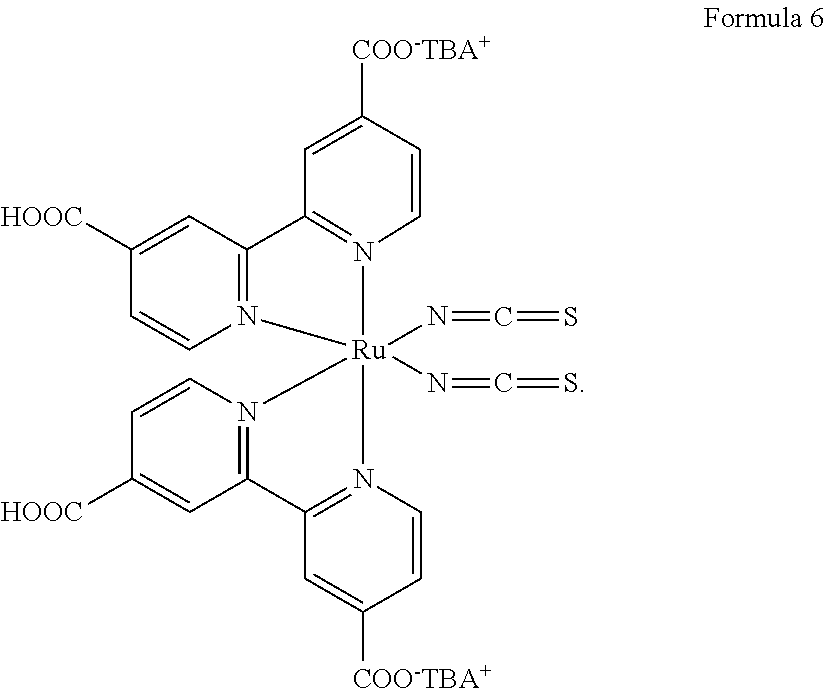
N12=C(C=C([HOOC])C=C1)C1=N([Ru]23(N=C=S)(N=C=S)N2=C(C=C([COO-TBA+])C=C2)C2=N3C=CC([HOOC])=C2)C=CC([COO-TBA+])=C1
